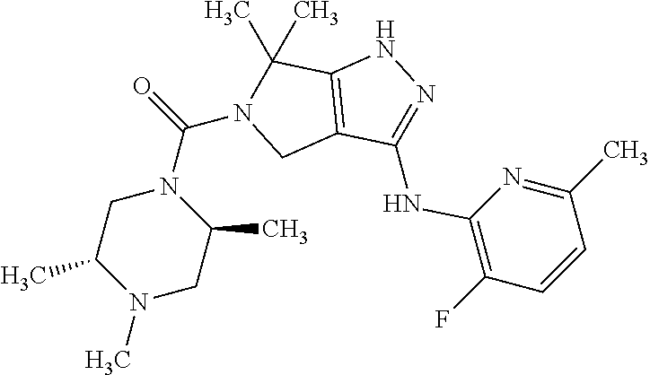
N(C1=NNC2=C1CN(C(=O)N1CC(C)N(C)CC1C)C2(C)C)C1=C(F)C=CC(C)=N1
